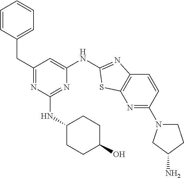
C1(CC2=CC=CC=C2)=NC(NC2CCC(O)CC2)=NC(NC2=NC3=C(N=C(N4CCC(N)C4)C=C3)S2)=C1
